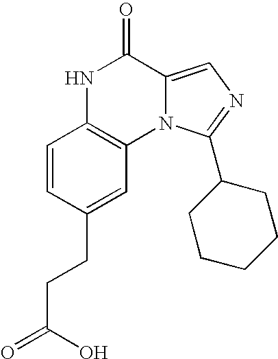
N1C2=C(N3C(=CN=C3C3CCCCC3)C1=O)C=C(CCC(=O)O)C=C2
